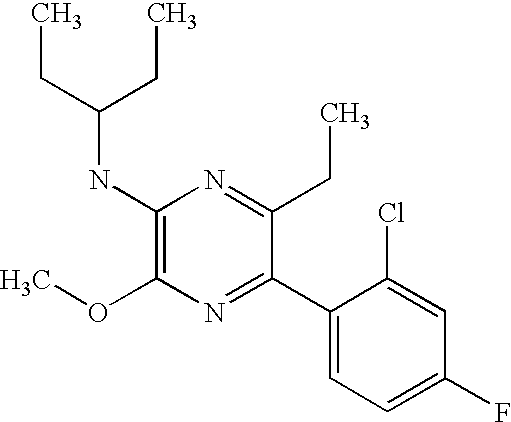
C1(NC(CC)CC)=C(OC)N=C(C2=CC=C(F)C=C2Cl)C(CC)=N1
